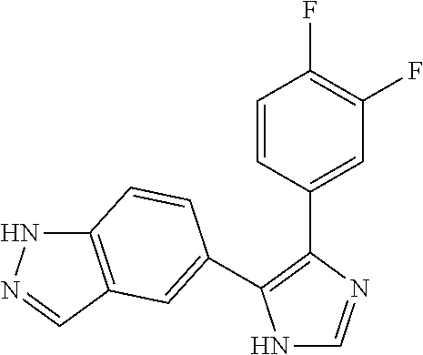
N1C=NC(C2=CC(F)=C(F)C=C2)=C1C1=CC2=C(NN=C2)C=C1
